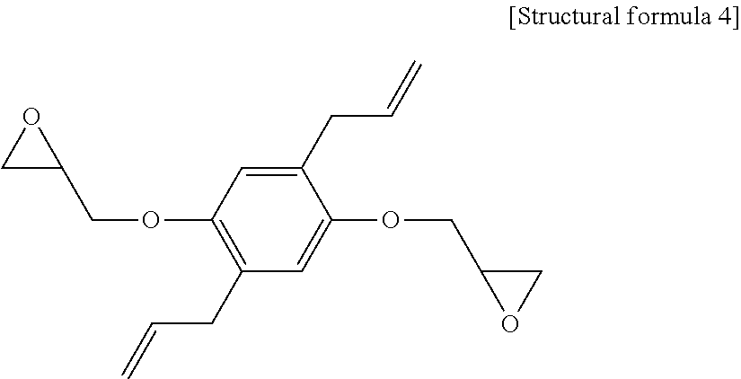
C1(CC=C)=CC(OCC2OC2)=C(CC=C)C=C1OCC1OC1
